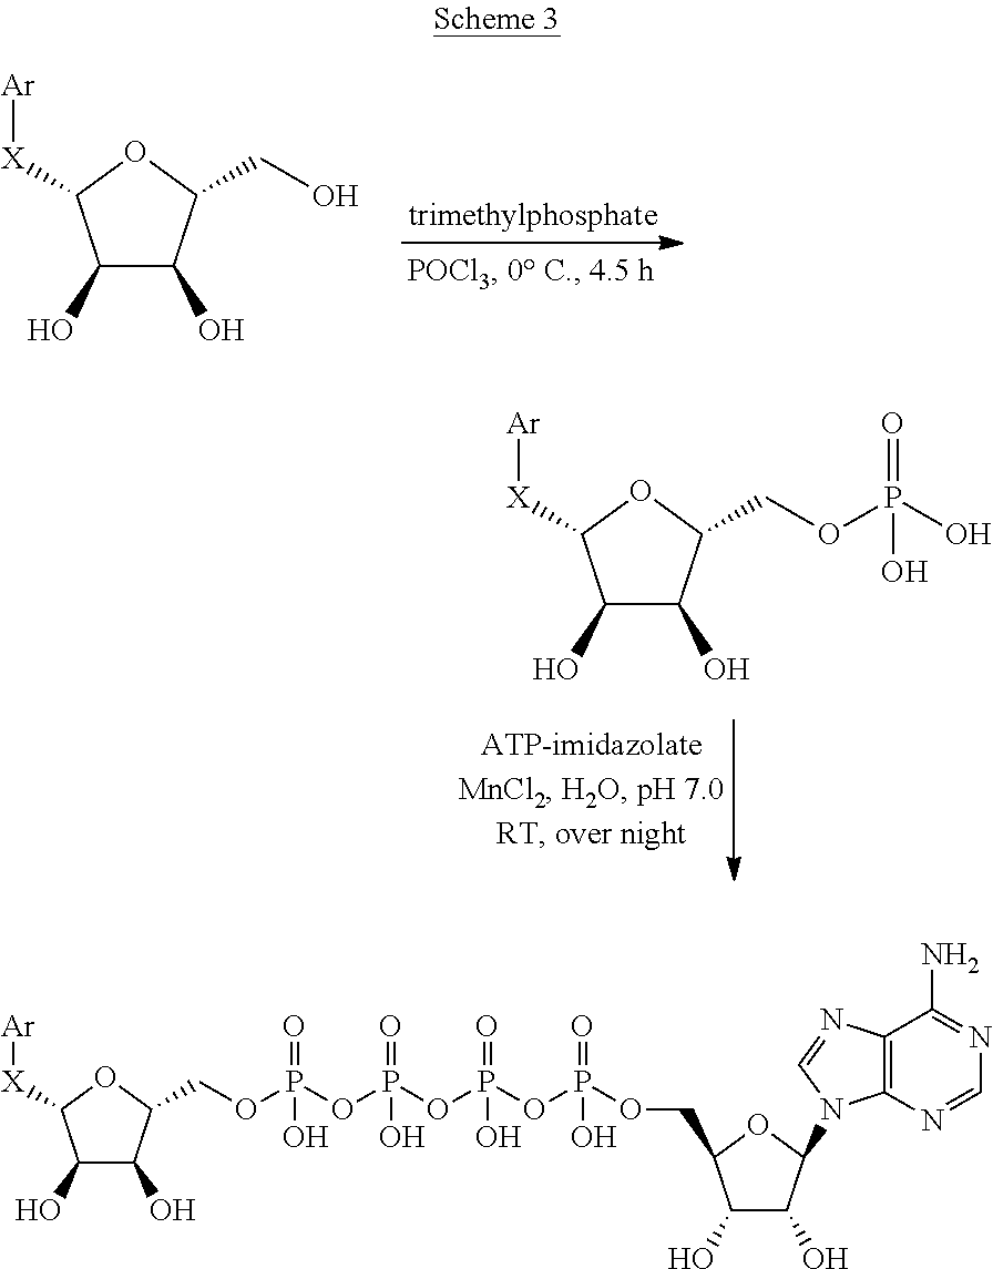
C1(O)C(O)C(CO)OC1[X][Ar].C1(O)C(O)C(COP(O)(=O)O)OC1[X][Ar].C1(O)C(O)C(COP(OP(OP(OP(OCC2C(O)C(O)C(N3C4=C(C(N)=NC=N4)N=C3)O2)(=O)O)(=O)O)(=O)O)(=O)O)OC1[X][Ar]
